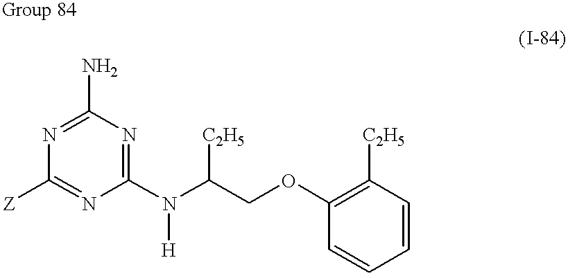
N1=C(N)N=C(N(C(COC2=C([C2H5])C=CC=C2)[C2H5])[H])N=C1[Z]
